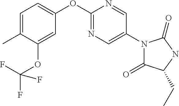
C1=C(C)C(OC(F)(F)F)=CC(OC2=NC=C(N3C(=O)C(CC)NC3=O)C=N2)=C1
